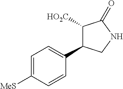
C1([HO2C])C(C2=CC=C([MeS])C=C2)CNC1=O
